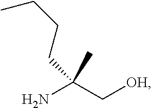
NC(C[OH])(C)CCCC
